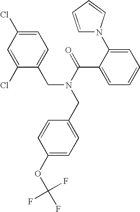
C1(Cl)=CC(Cl)=CC=C1CN(C(C1=CC=CC=C1N1C=CC=C1)=O)CC1=CC=C(OC(F)(F)F)C=C1
